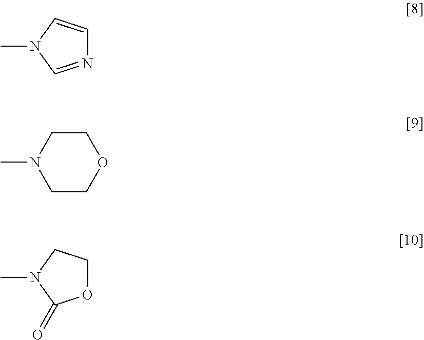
N1=CN(C)C=C1.C1CN(C)CCO1.O1CCN(C)C1=O
